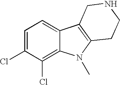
C1=C(Cl)C(Cl)=C2C(=C1)C1=C(N2C)CCNC1
